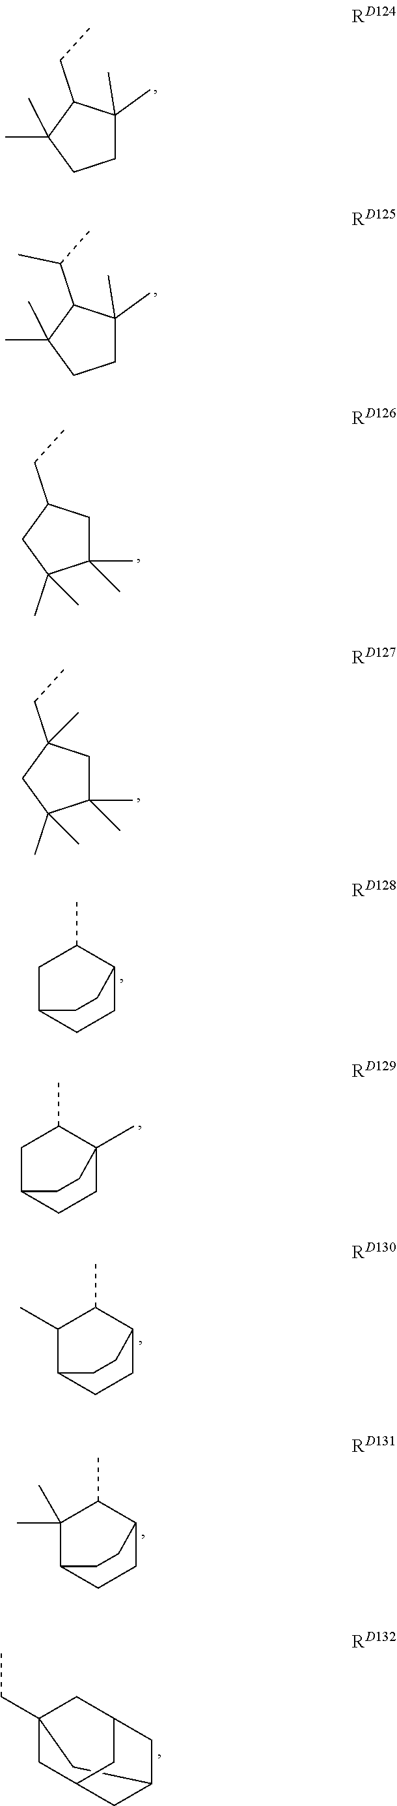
C1C(C)(C)C(CC)C(C)(C)C1.C1C(C)(C)C(C(C)C)C(C)(C)C1.C1(C)(C)CC(CC)CC1(C)C.C1(C)(C)CC(CC)(C)CC1(C)C.C1C2CCC(C1C)CC2.C1C2CCC(C)(C1C)CC2.C1(C)C2CCC(C1C)CC2.C1(C)(C)C2CCC(C1C)CC2.C12(CC)CC3CC(CC(C1)C3)C2
